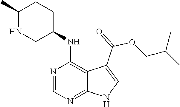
N1=CN=C2C(=C1NC1CCC(C)NC1)C(C(=O)OCC(C)C)=CN2
